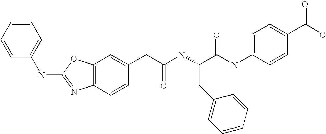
C1=C(CC(NC(C(NC2=CC=C(C(O)=O)C=C2)=O)CC2=CC=CC=C2)=O)C=CC2=C1OC(NC1=CC=CC=C1)=N2
